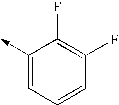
C1(->C)=CC=CC(F)=C1F
